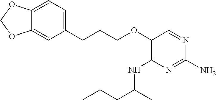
C12=CC=C(CCCOC3=C(NC(C)CCC)N=C(N)N=C3)C=C1OCO2
